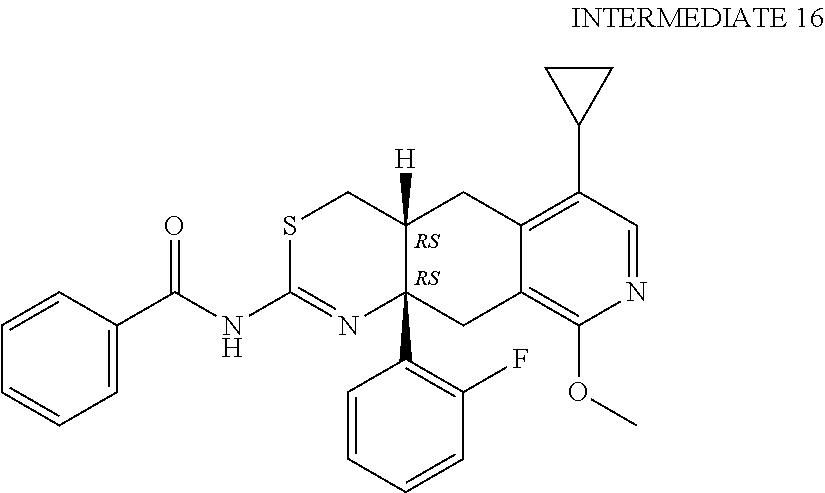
C1=C(C(NC2=NC3(C4=C(F)C=CC=C4)C([H])(CS2)CC2=C(C4CC4)C=NC(OC)=C2C3)=O)C=CC=C1
